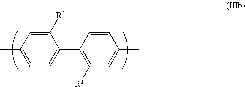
C1([R1])=CC(C)=CC=C1C1=C([R1])C=C(C)C=C1
